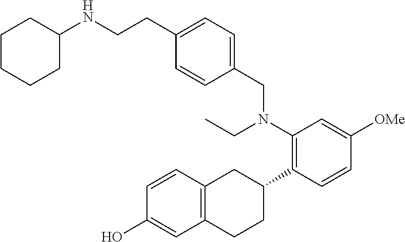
C1=CC2=C(C=C1O)CCC(C1=C(N(CC)CC3=CC=C(CCNC4CCCCC4)C=C3)C=C([OMe])C=C1)C2
